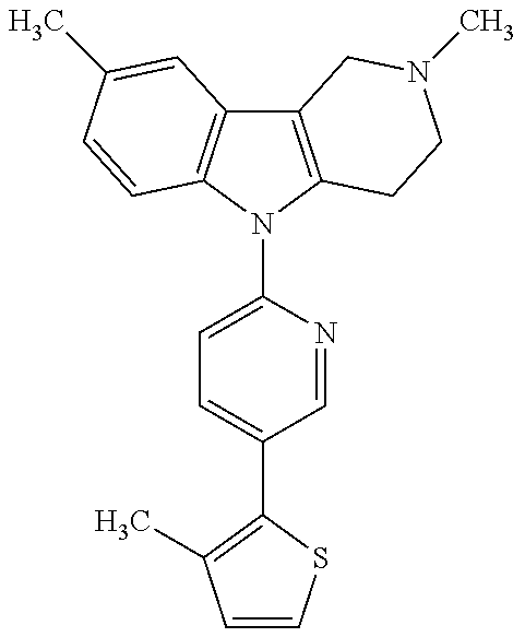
C12=C(N(C3=CC=C(C4=C(C)C=CS4)C=N3)C3=C1C=C(C)C=C3)CCN(C)C2
